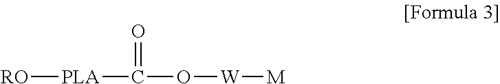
[RO][PLA]C(O[W][M])=O
